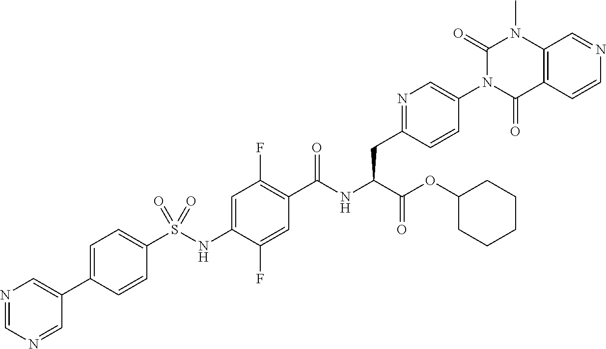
N1=CN=CC(C2=CC=C(S(NC3=CC(F)=C(C(NC(C(=O)OC4CCCCC4)CC4=NC=C(N5C(=O)C6=C(N(C)C5=O)C=NC=C6)C=C4)=O)C=C3F)(=O)=O)C=C2)=C1
